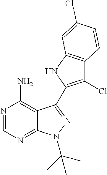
C12=C(N)N=CN=C1N(C(C)(C)C)N=C2C1=C(Cl)C2=C(N1)C=C(Cl)C=C2
